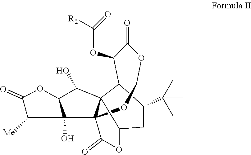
C1([Me])C2(O)C(OC1=O)C(O)C13C24C(=O)OC1CC(C(C)(C)C)C31C(O4)OC(=O)C1OC(=O)[R2]
